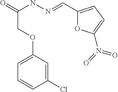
C1=C(OCC(=O)NN=CC2=CC=C(N(=O)=O)O2)C=C(Cl)C=C1
